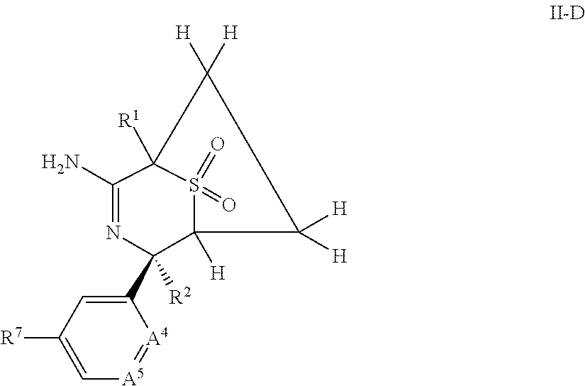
C1(N)=NC([R2])(C2=CC([R7])=C[A5]=[A4]2)C2([H])S(=O)(=O)C1([R1])C([H])([H])C2([H])[H]
